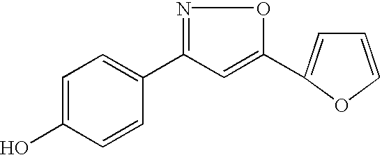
C1=C(O)C=CC(C2=NOC(C3=CC=CO3)=C2)=C1
